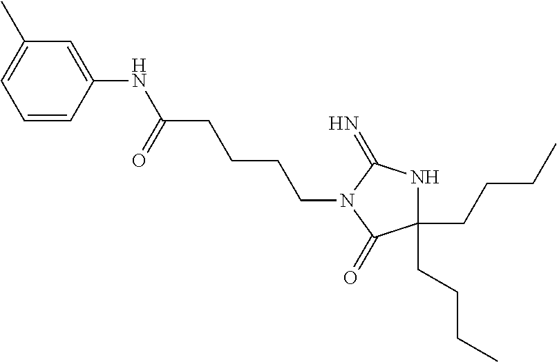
C1(CCCC)(CCCC)NC(=N)N(CCCCC(NC2=CC(C)=CC=C2)=O)C1=O
